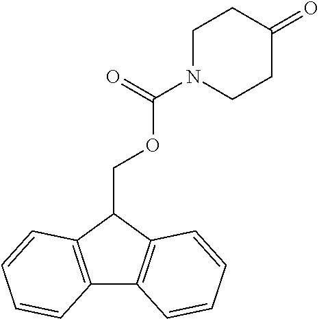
C(C1C2=C(C3=C1C=CC=C3)C=CC=C2)OC(N1CCC(=O)CC1)=O
